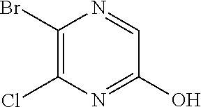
C1(Br)=C(Cl)N=C(O)C=N1
